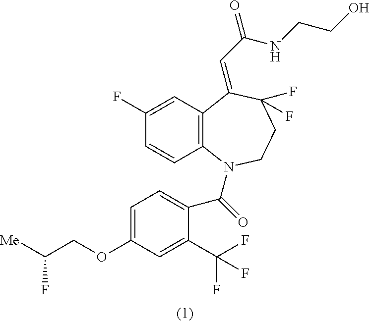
C12=C(C=C(F)C=C1)C(=CC(=O)NCCO)C(F)(F)CCN2C(C1=CC=C(OCC(F)[Me])C=C1C(F)(F)F)=O
